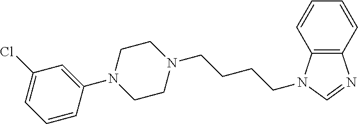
N1(C2=CC(Cl)=CC=C2)CCN(CCCCN2C3=C(N=C2)C=CC=C3)CC1
